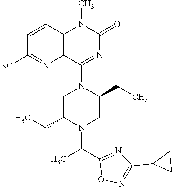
C1C(CC)N(C(C2=NC(C3CC3)=NO2)C)CC(CC)N1C1=NC(=O)N(C)C2=C1N=C([NC])C=C2
